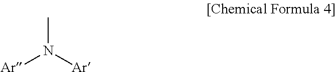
CN([Ar])[Ar]
